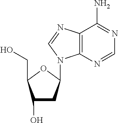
C1(O)CC(N2C3=C(C(N)=NC=N3)N=C2)OC1CO
